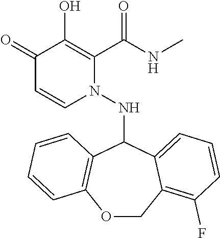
C1(=O)C=CN(NC2C3=C(OCC4=C(F)C=CC=C24)C=CC=C3)C(C(NC)=O)=C1O
